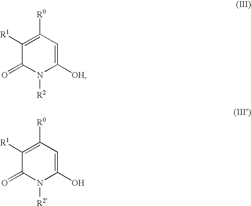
C1([OH])=CC([R0])=C([R1])C(=O)N1[R2].C1(O)=CC([R0])=C([R1])C(=O)N1[R2]
